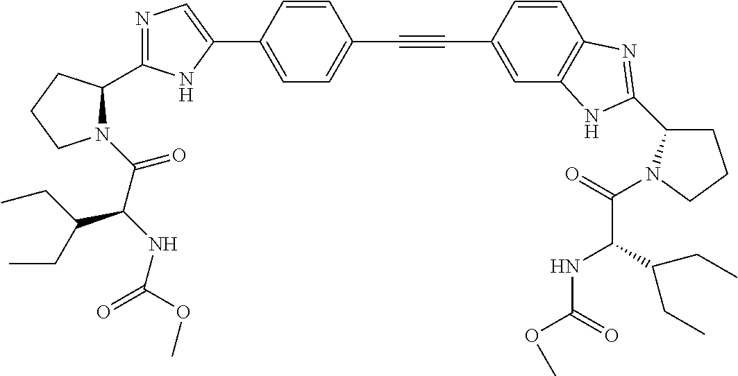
C1=C(C2=CN=C(C3N(C(C(NC(=O)OC)C(CC)CC)=O)CCC3)N2)C=CC(C#CC2=CC3=C(C=C2)N=C(C2CCCN2C(=O)C(C(CC)CC)NC(=O)OC)N3)=C1
